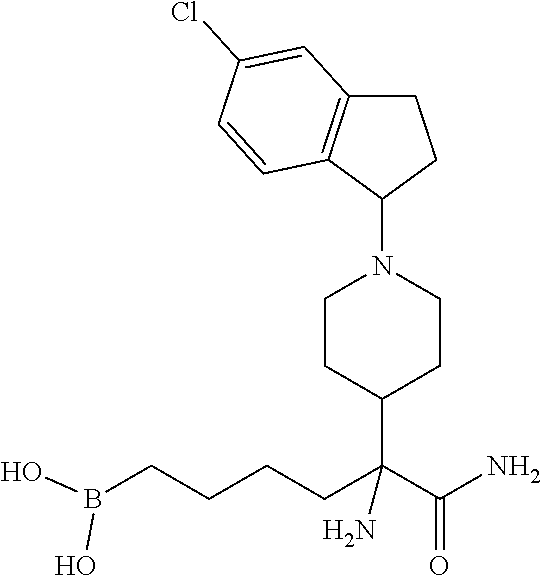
C(CCCC(C(N)=O)(C1CCN(C2CCC3=C2C=CC(Cl)=C3)CC1)N)B(O)O
